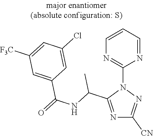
N1=C(C(NC(=O)C2=CC([F3C])=CC(Cl)=C2)C)N(C2=NC=CC=N2)N=C1[CN]
